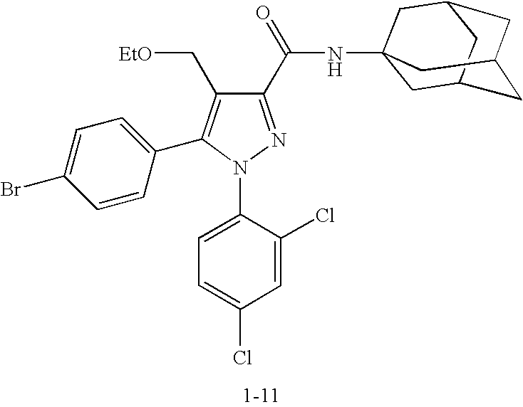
C1(C(NC23CC4CC(CC(C2)C4)C3)=O)=NN(C2=CC=C(Cl)C=C2Cl)C(C2=CC=C(Br)C=C2)=C1C[EtO]
